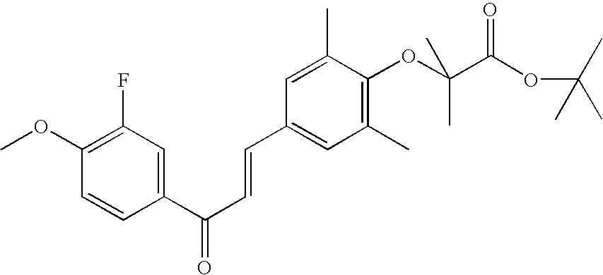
C1=CC(C(C=CC2=CC(C)=C(OC(C(=O)OC(C)(C)C)(C)C)C(C)=C2)=O)=CC(F)=C1OC
